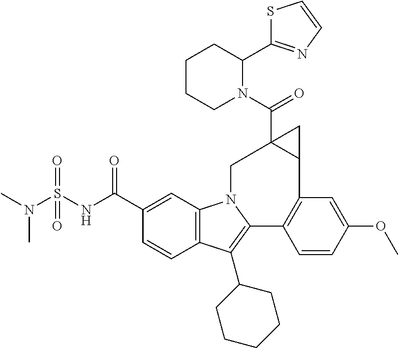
C12=C(C=C(C(NS(N(C)C)(=O)=O)=O)C=C1)N1C(=C2C2CCCCC2)C2=C(C=C(OC)C=C2)C2CC2(C(=O)N2C(C3=NC=CS3)CCCC2)C1
